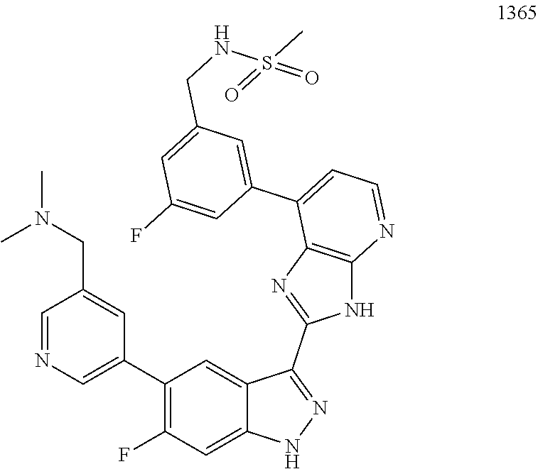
C1=NC=C(C2=C(F)C=C3C(=C2)C(C2=NC4=C(N2)N=CC=C4C2=CC(CNS(C)(=O)=O)=CC(F)=C2)=NN3)C=C1CN(C)C
